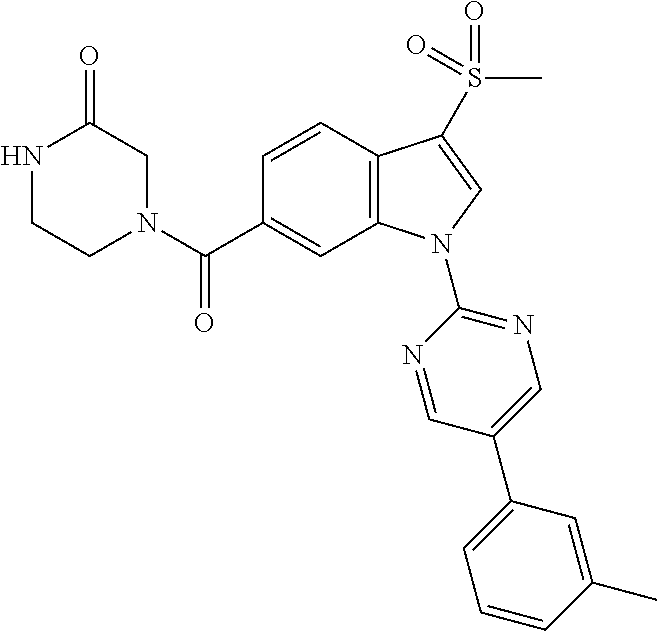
N1(C(C2=CC3=C(C=C2)C(S(=O)(C)=O)=CN3C2=NC=C(C3=CC=CC(C)=C3)C=N2)=O)CC(=O)NCC1
